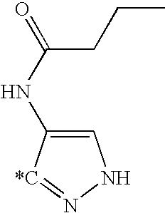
C1=C(NC(=O)CCC)[*C]=NN1
